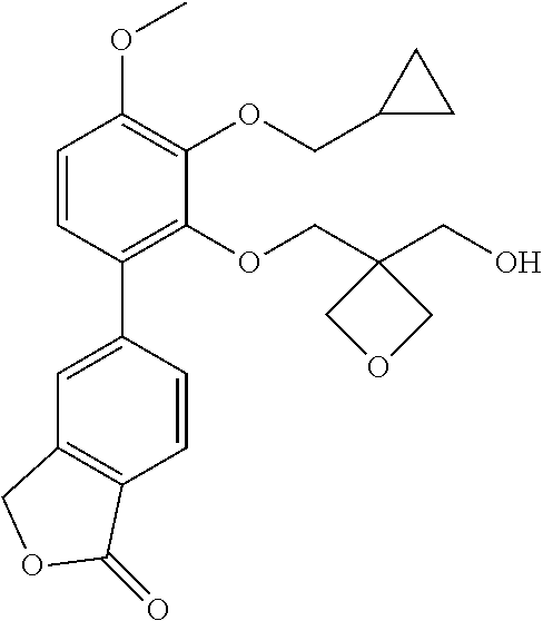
C1=CC(C2=CC3=C(C=C2)C(=O)OC3)=C(OCC2(CO)COC2)C(OCC2CC2)=C1OC
